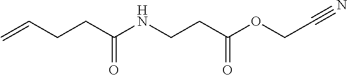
C(CC(NCCC(OCC#N)=O)=O)C=C
